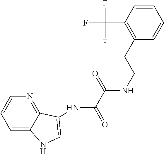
C1(C(F)(F)F)=C(CCNC(=O)C(NC2=CNC3=CC=CN=C32)=O)C=CC=C1
